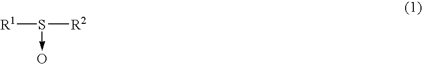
[R1]S([R2])->O
